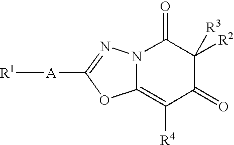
C12=C([R4])C(=O)C([R2])([R3])C(=O)N1N=C([A][R1])O2
